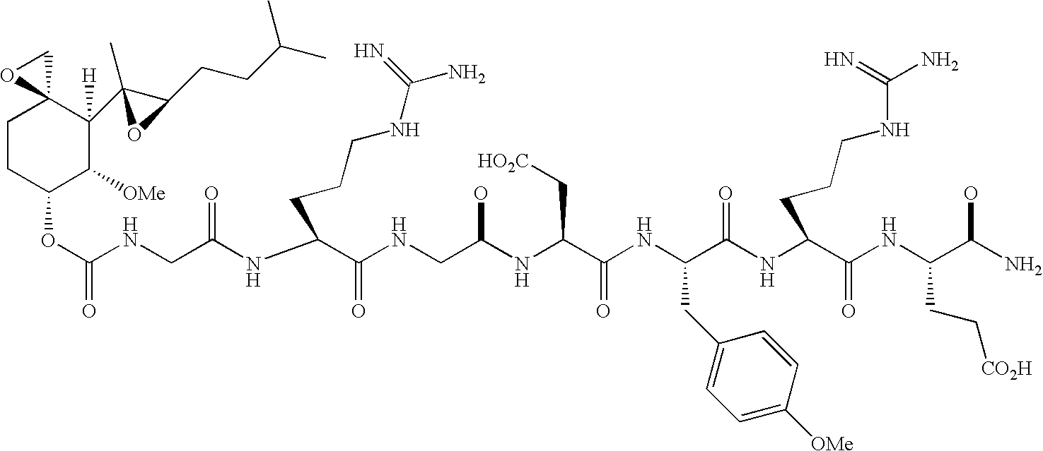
C1CC(OC(NCC(NC(C(NCC(NC(C(NC(C(NC(C(NC(C(N)O)CC[CO2H])=O)CCCNC(=N)N)=O)CC2=CC=C([OMe])C=C2)=O)C[HO2C])O)=O)CCCNC(N)=N)=O)=O)C([OMe])C(C2(C)C(CCC(C)C)O2)([H])C12CO2
